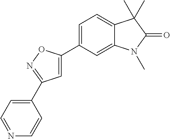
C1=C(C2=CC=C3C(=C2)N(C)C(=O)C3(C)C)ON=C1C1=CC=NC=C1
